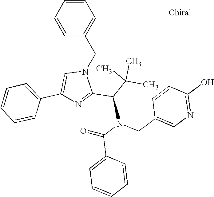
C1=CC=CC(CN2C=C(C3=CC=CC=C3)N=C2C(N(C(C2=CC=CC=C2)=O)CC2=CN=C(O)C=C2)C(C)(C)C)=C1
